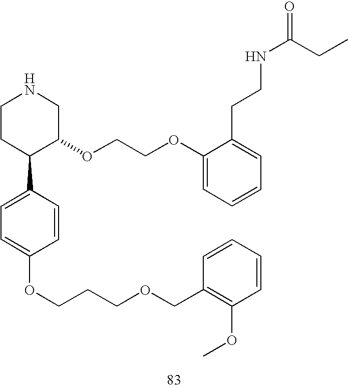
C1CC(C2=CC=C(OCCCOCC3=C(OC)C=CC=C3)C=C2)C(OCCOC2=CC=CC=C2CCNC(=O)CC)CN1
